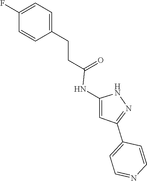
N1C(NC(CCC2=CC=C(F)C=C2)=O)=CC(C2=CC=NC=C2)=N1
